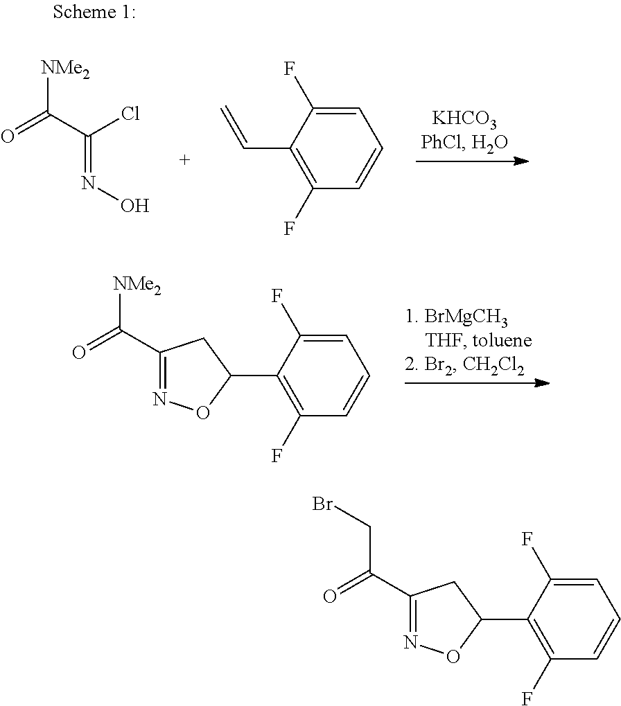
O=C([NMe2])C1=NOC(C2=C(F)C=CC=C2F)C1.O=C(C(Cl)=NO)[NMe2].C1=C(F)C(C=C)=C(F)C=C1.O=C(CBr)C1=NOC(C2=C(F)C=CC=C2F)C1
